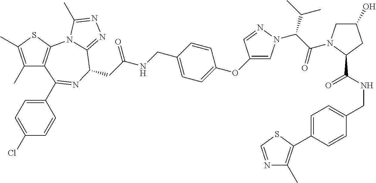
C1(C)=C(C)SC2=C1C(C1=CC=C(Cl)C=C1)=NC(CC(NCC1=CC=C(OC3=CN(C(C(=O)N4CC(O)CC4C(NCC4=CC=C(C5=C(C)N=CS5)C=C4)=O)C(C)C)N=C3)C=C1)=O)C1=NN=C(C)N21
